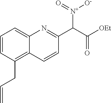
C1=CC(CC=C)=C2C(=C1)N=C(C(C([OEt])=O)[N+](=O)[O-])C=C2
